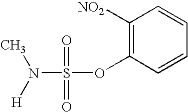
N(S(OC1=C([NO2])C=CC=C1)(=O)=O)([H])C
